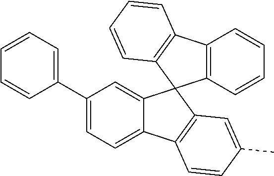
C1(C2=CC=CC=C2)=CC=C2C(=C1)C1(C3=C2C=CC(C)=C3)C2=C(C3=C1C=CC=C3)C=CC=C2
